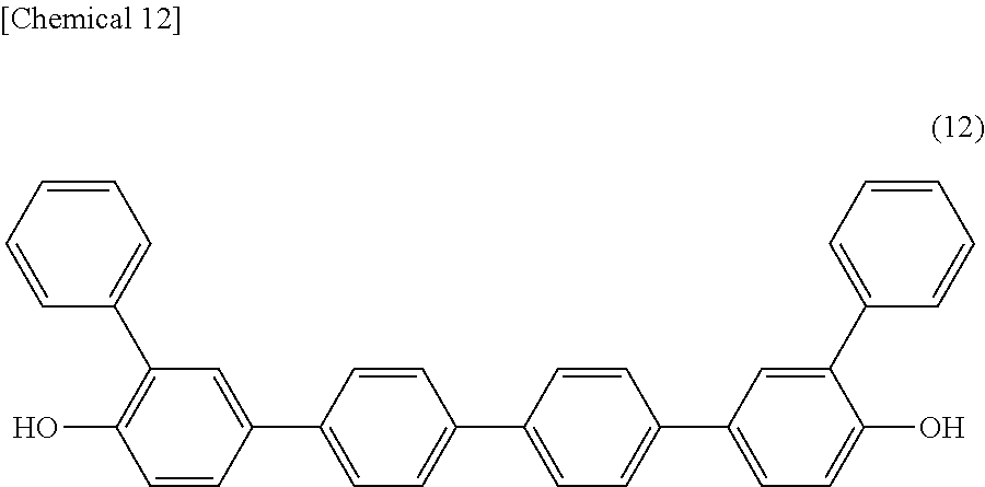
C1=CC(C2=CC=C(C3=CC=C(C4=CC=C(O)C(C5=CC=CC=C5)=C4)C=C3)C=C2)=CC(C2=CC=CC=C2)=C1O
